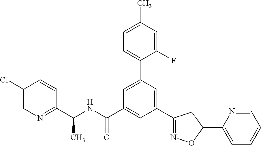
C1(C(NC(C2=CC(C3=NOC(C4=CC=CC=N4)C3)=CC(C3=CC=C(C)C=C3F)=C2)=O)C)=NC=C(Cl)C=C1
